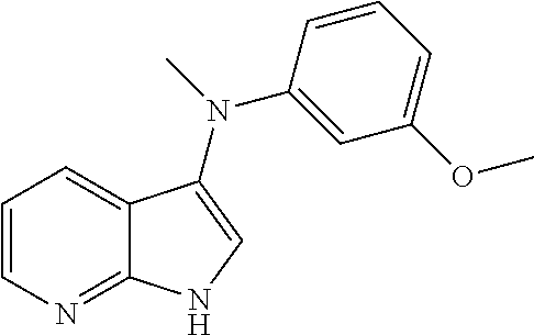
C1=CN=C2C(=C1)C(N(C1=CC(OC)=CC=C1)C)=CN2
